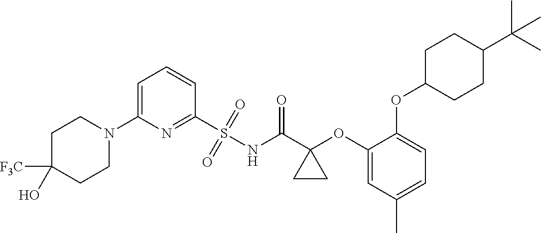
C1=C(N2CCC([F3C])(O)CC2)N=C(S(NC(C2(OC3=CC(C)=CC=C3OC3CCC(C(C)(C)C)CC3)CC2)=O)(=O)=O)C=C1
